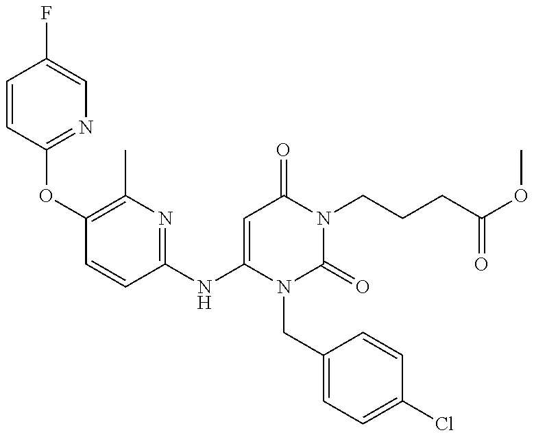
C1=CC(OC2=C(C)N=C(NC3=CC(=O)N(CCCC(OC)=O)C(=O)N3CC3=CC=C(Cl)C=C3)C=C2)=NC=C1F
